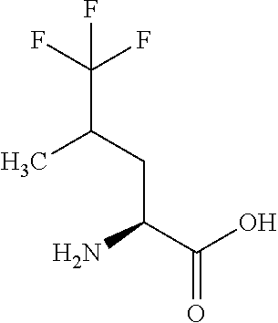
CC(CC(C(O)=O)N)C(F)(F)F
